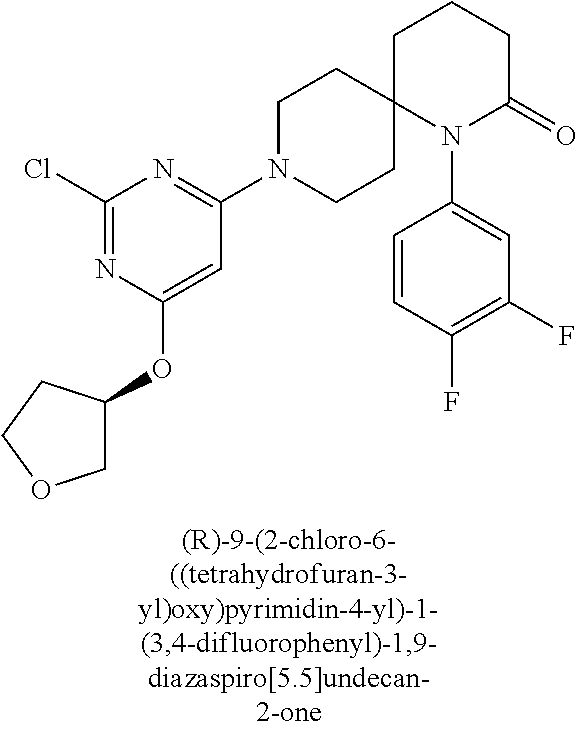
C1(Cl)=NC(OC2COCC2)=CC(N2CCC3(CC2)N(C2=CC(F)=C(F)C=C2)C(=O)CCC3)=N1
